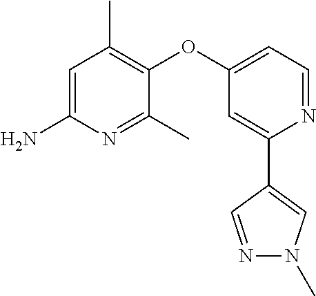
C1=C(N)N=C(C)C(OC2=CC=NC(C3=CN(C)N=C3)=C2)=C1C
